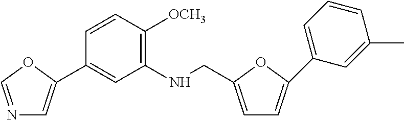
N1=COC(C2=CC(NCC3=CC=C(C4=CC=CC(C)=C4)O3)=C([OCH3])C=C2)=C1
